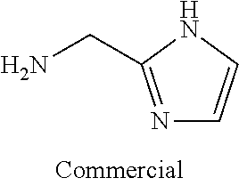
N1=C(CN)NC=C1
